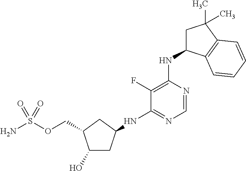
C1(O)CC(NC2=NC=NC(NC3CC(C)(C)C4=C3C=CC=C4)=C2F)CC1COS(N)(=O)=O
